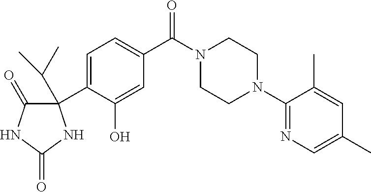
C1(C2=CC=C(C(N3CCN(C4=NC=C(C)C=C4C)CC3)=O)C=C2O)(C(C)C)C(=O)NC(=O)N1
